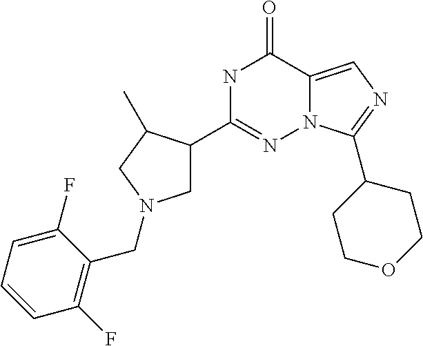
N1C(C2CN(CC3=C(F)C=CC=C3F)CC2C)=NN2C(=CN=C2C2CCOCC2)C1=O
